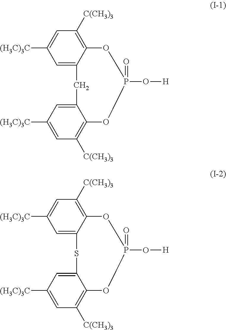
C1=C2C(=C([C(CH3)3])C=C1[(H3C)3C])OP(=O)(O[H])OC1=C([C(CH3)3])C=C([(H3C)3C])C=C1C2.C1=C2C(=C([C(CH3)3])C=C1[(H3C)3C])OP(=O)(O[H])OC1=C([C(CH3)3])C=C([(H3C)3C])C=C1S2
